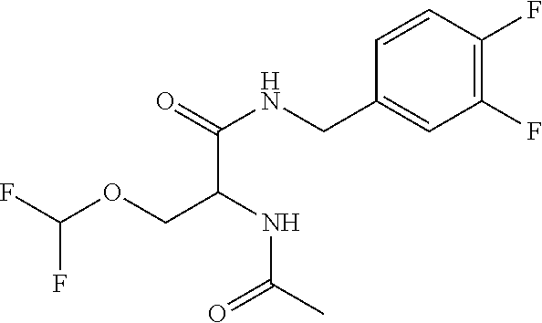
C(C(NC(=O)C)COC(F)F)(=O)NCC1=CC(F)=C(F)C=C1
